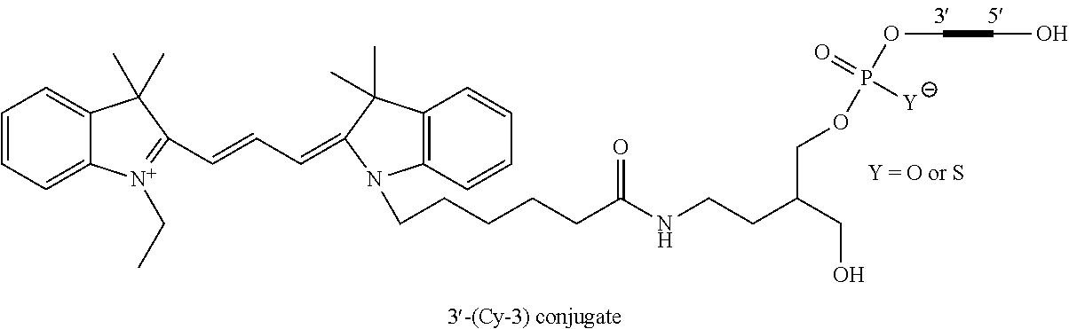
C1=CC=C2C(=C1)C(C)(C)C(C=CC=C1C(C)(C)C3=C(N1CCCCCC(NCCC(CO)COP(OCCO)(=O)[Y])=O)C=CC=C3)=[N+]2CC
